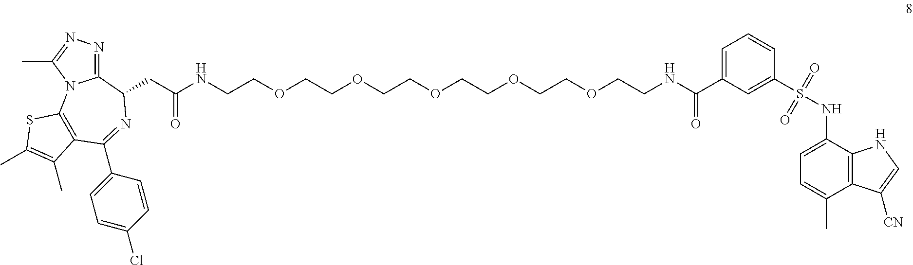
C1=C(C(=O)NCCOCCOCCOCCOCCOCCNC(CC2C3=NN=C(C)N3C3=C(C(C4=CC=C(Cl)C=C4)=N2)C(C)=C(C)S3)=O)C=C(S(NC2=CC=C(C)C3=C2NC=C3[CN])(=O)=O)C=C1
